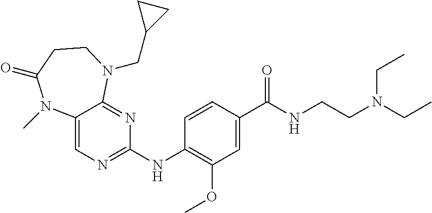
C12=CN=C(NC3=C(OC)C=C(C(NCCN(CC)CC)=O)C=C3)N=C1N(CC1CC1)CCC(=O)N2C
